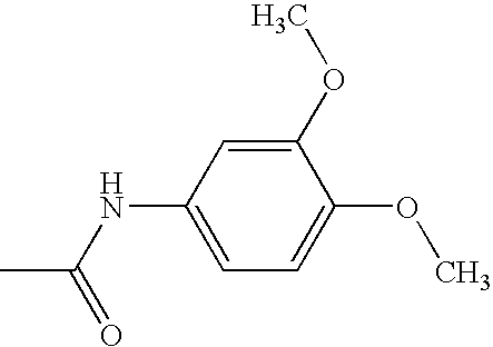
CC(NC1=CC=C(OC)C(OC)=C1)=O
